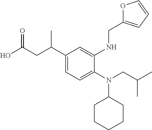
OC(CC(C1=CC=C(N(CC(C)C)C2CCCCC2)C(NCC2=CC=CO2)=C1)C)=O
